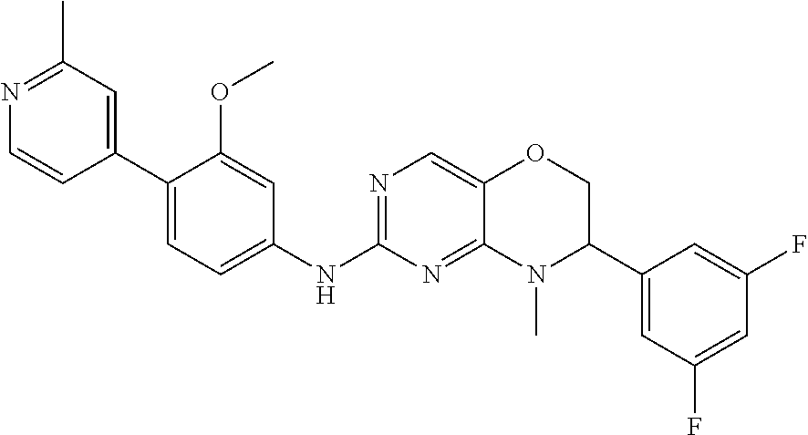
C1(C2=CC(C)=NC=C2)=CC=C(NC2=NC=C3C(=N2)N(C)C(C2=CC(F)=CC(F)=C2)CO3)C=C1OC
